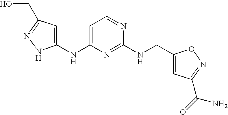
C1=C(NC2=CC=NC(NCC3=CC(C(N)=O)=NO3)=N2)NN=C1CO
